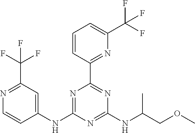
N1=C(C(F)(F)F)C=C(NC2=NC(C3=NC(C(F)(F)F)=CC=C3)=NC(NC(COC)C)=N2)C=C1
